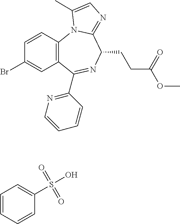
C12=C(C=C(Br)C=C1)C(C1=NC=CC=C1)=NC(CCC(=O)OC)C1=NC=C(C)N21.C1=CC=CC(S(O)(=O)=O)=C1
